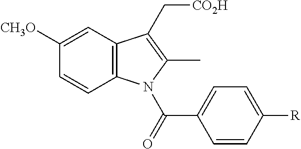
C1=C([CH3O])C=CC2=C1C(C[CO2H])=C(C)N2C(=O)C1=CC=C([R])C=C1
